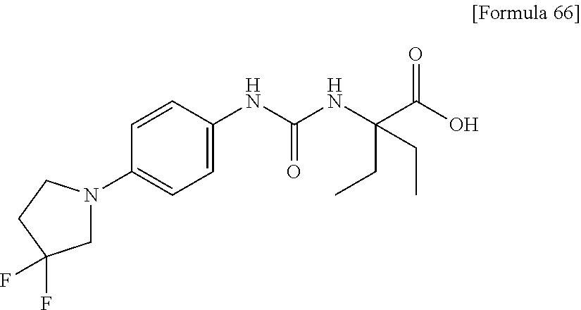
N1(C2=CC=C(NC(NC(C(=O)O)(CC)CC)=O)C=C2)CC(F)(F)CC1
